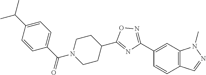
C1(C(=O)N2CCC(C3=NC(C4=CC5=C(C=C4)C=NN5C)=NO3)CC2)=CC=C(C(C)C)C=C1
